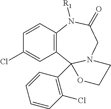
C12=C(C=CC(Cl)=C1)N([R1])C(=O)CN1C2(C2=C(Cl)C=CC=C2)OCC1
